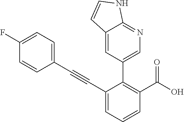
C1(C#CC2=CC=C(F)C=C2)=CC=CC(C(O)=O)=C1C1=CN=C2C(=C1)C=CN2
